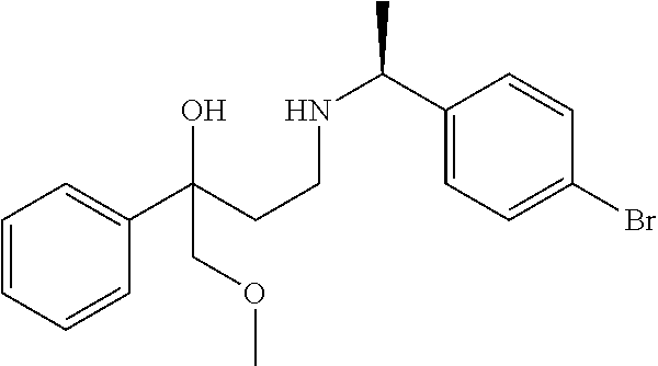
C1=CC=CC(C(CCNC(C2=CC=C(Br)C=C2)C)(O)COC)=C1
